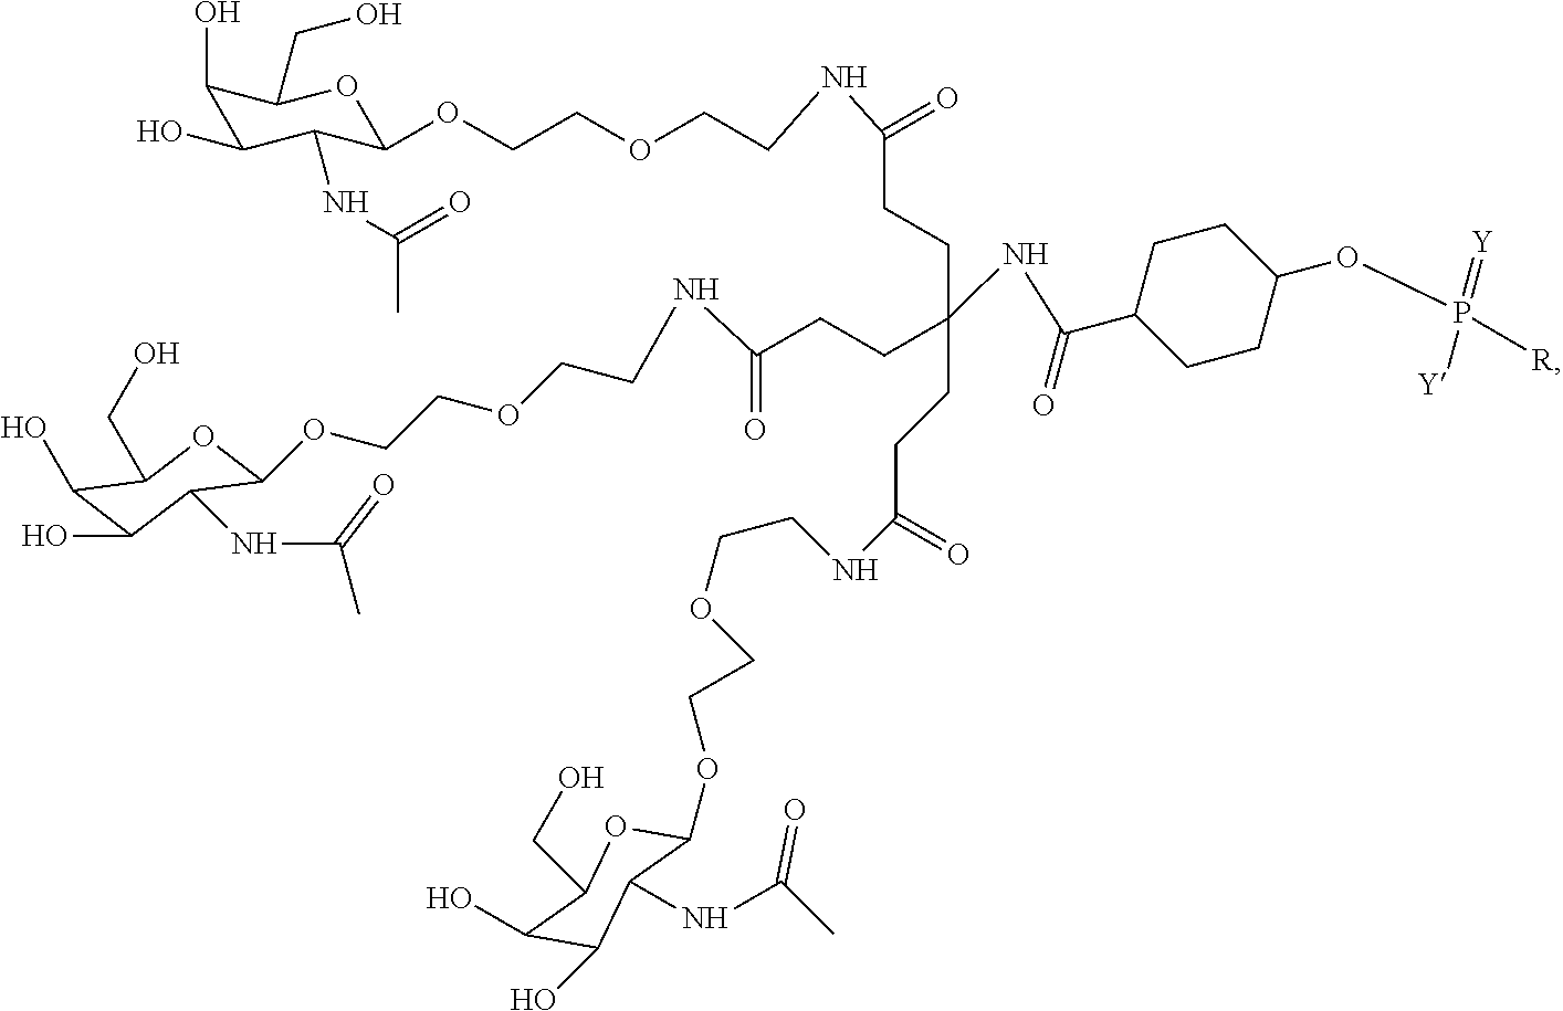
C(C(NC(C1CCC(OP(=[Y])([R])[Y])CC1)=O)(CCC(NCCOCCOC1C(NC(C)=O)C(O)C(O)C(CO)O1)=O)CCC(NCCOCCOC1C(NC(C)=O)C(O)C(O)C(CO)O1)=O)CC(NCCOCCOC1C(NC(C)=O)C(O)C(O)C(CO)O1)=O
